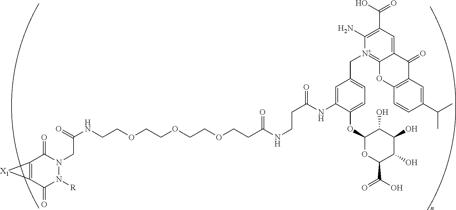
N1(CC(NCCOCCOCCOCCC(NCCC(=O)NC2=CC(C[N+]3=C4C(=CC(C(O)=O)=C3N)C(=O)C3=C(O4)C=CC(C(C)C)=C3)=CC=C2OC2OC(C(O)=O)C(O)C(O)C2O)=O)=O)C(=O)C2=C(C(=O)N1[R])[X1]2
